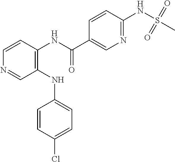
C1(NC2=CC=C(Cl)C=C2)=C(NC(C2=CN=C(NS(C)(=O)=O)C=C2)=O)C=CN=C1
